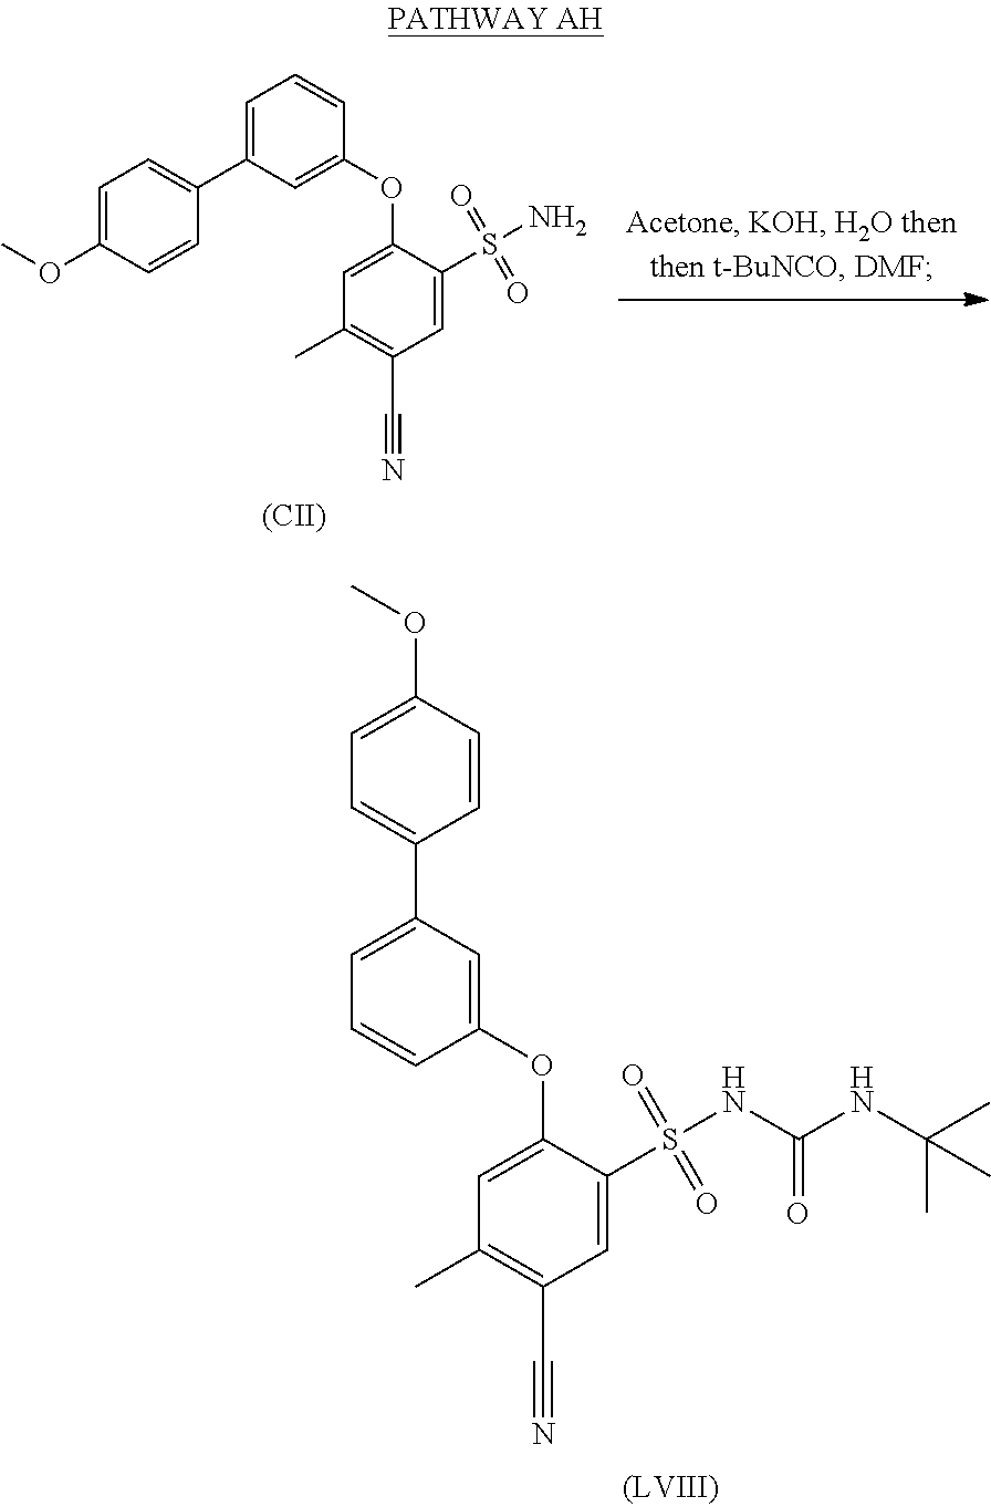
C1=C(OC2=CC(C3=CC=C(OC)C=C3)=CC=C2)C(S(=O)(=O)NC(NC(C)(C)C)=O)=CC(C#N)=C1C.[(CII)].C1=C(OC2=CC(C3=CC=C(OC)C=C3)=CC=C2)C(S(=O)(=O)N)=CC(C#N)=C1C
